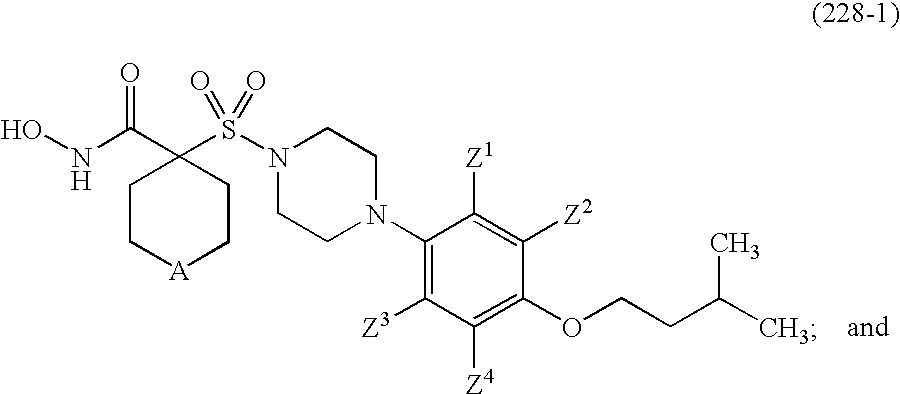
C1(C(NO)=O)(S(N2CCN(C3=C([Z3])C([Z4])=C(OCCC(C)C)C([Z2])=C3[Z1])CC2)(=O)=O)CC[A]CC1
